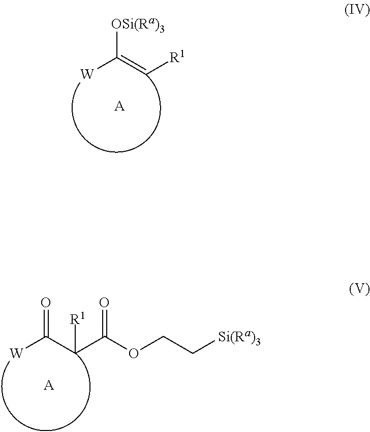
[OSi(Ra)3]C([W])=C[R1].[A].O=C([W])C(C(=O)OCC[Si(Ra)3])[R1].[A]
